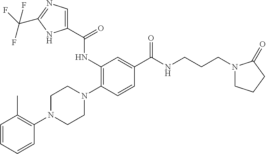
C1=CC=CC(N2CCN(C3=C(NC(=O)C4=CN=C(C(F)(F)F)N4)C=C(C(=O)NCCCN4CCCC4=O)C=C3)CC2)=C1C
